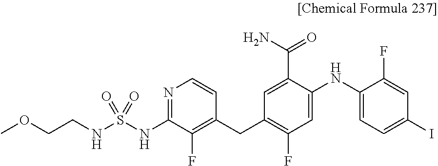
C1=C(C(N)=O)C(NC2=CC=C(I)C=C2F)=CC(F)=C1CC1=C(F)C(NS(NCCOC)(=O)=O)=NC=C1
